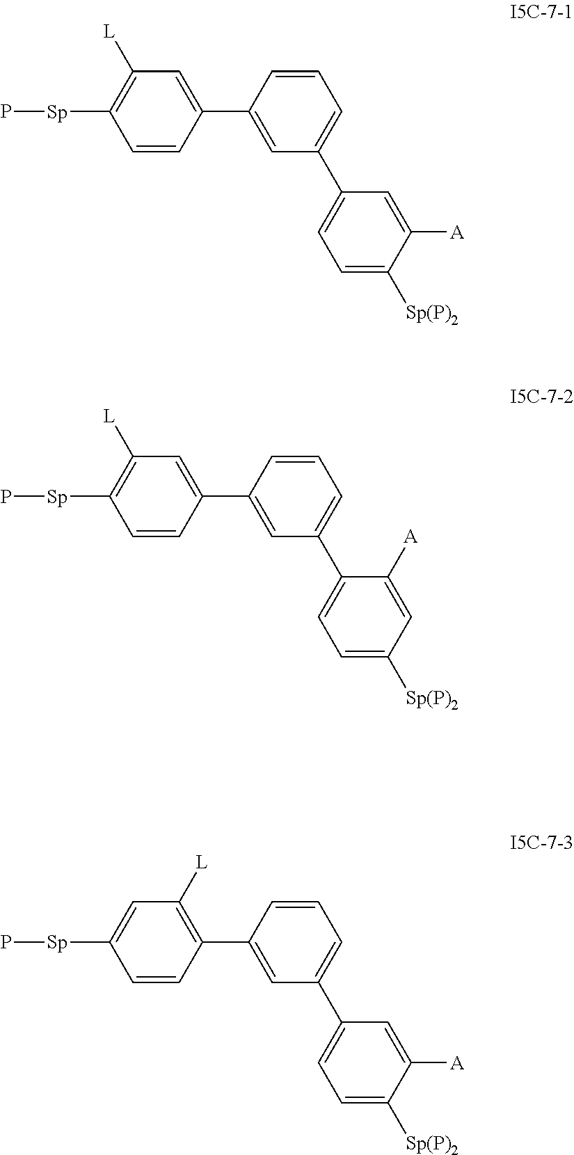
C1=CC=C(C2=CC=C([Sp(P)2])C([A])=C2)C=C1C1=CC([L])=C([Sp]P)C=C1.C1=CC=C(C2=CC=C([Sp(P)2])C=C2[A])C=C1C1=CC([L])=C([Sp]P)C=C1.C1=CC=C(C2=CC=C([Sp(P)2])C([A])=C2)C=C1C1=C([L])C=C([Sp]P)C=C1
